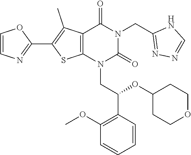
C12=C(N(CC(C3=C(OC)C=CC=C3)OC3CCOCC3)C(=O)N(CC3=NN=CN3)C1=O)SC(C1=NC=CO1)=C2C
